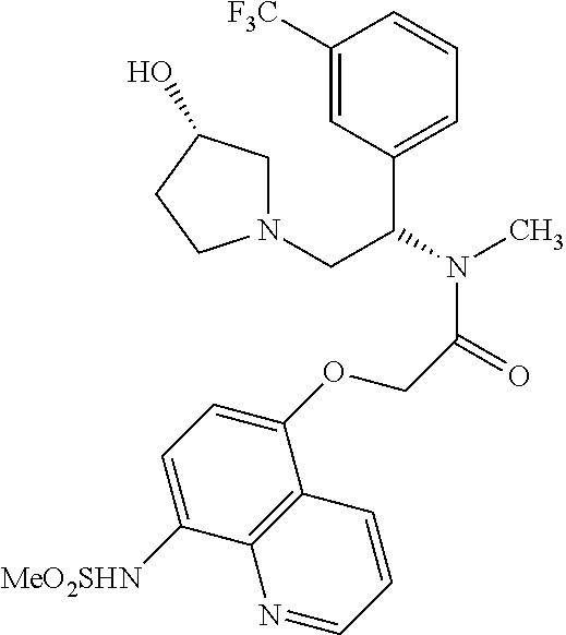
C1([F3C])=CC(C(N(C)C(=O)COC2=CC=C([MeO2SHN])C3=C2C=CC=N3)CN2CC(O)CC2)=CC=C1
